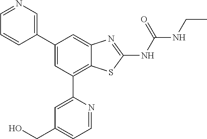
C1(C2=CN=CC=C2)=CC(C2=CC(CO)=CC=N2)=C2C(=C1)N=C(NC(=O)NCC)S2
